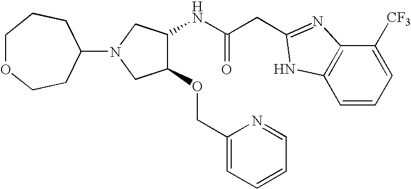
C(C(NC1C(OCC2=CC=CC=N2)CN(C2CCOCCC2)C1)=O)C1=NC2=C(C=CC=C2[CF3])N1
